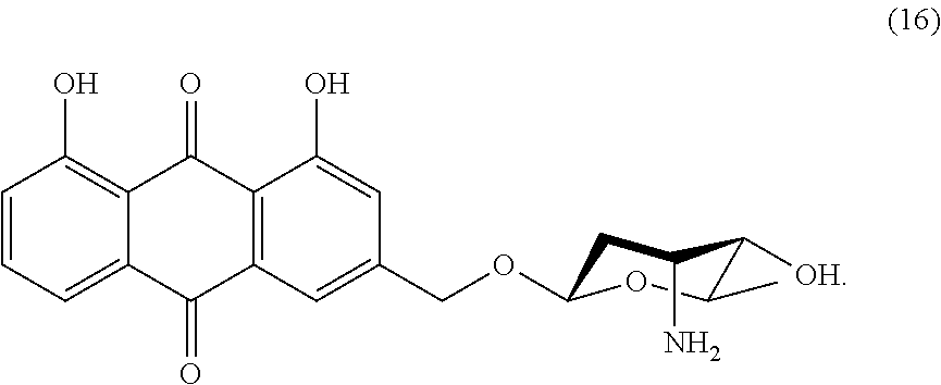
C12=C(C=C(COC3CC(N)C([OH])C(C)O3)C=C1O)C(=O)C1=CC=CC(O)=C1C2=O
